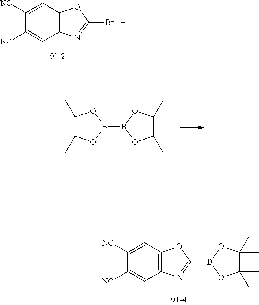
C1(C)(C)C(C)(C)OB(B2OC(C)(C)C(C)(C)O2)O1.C1([NC])=CC2=C(C=C1[NC])N=C(Br)O2.C1([NC])=CC2=C(C=C1[NC])N=C(B1OC(C)(C)C(C)(C)O1)O2
